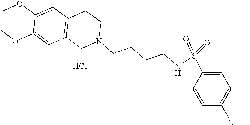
C1=C(OC)C(OC)=CC2=C1CCN(CCCCNS(=O)(=O)C1=CC(C)=C(Cl)C=C1C)C2.Cl
